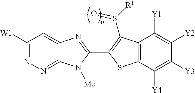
C12=CC([W1])=NN=C1N([Me])C(C1=C(S([R1])=O)C3=C(C([Y4])=C([Y3])C([Y2])=C3[Y1])S1)=N2
